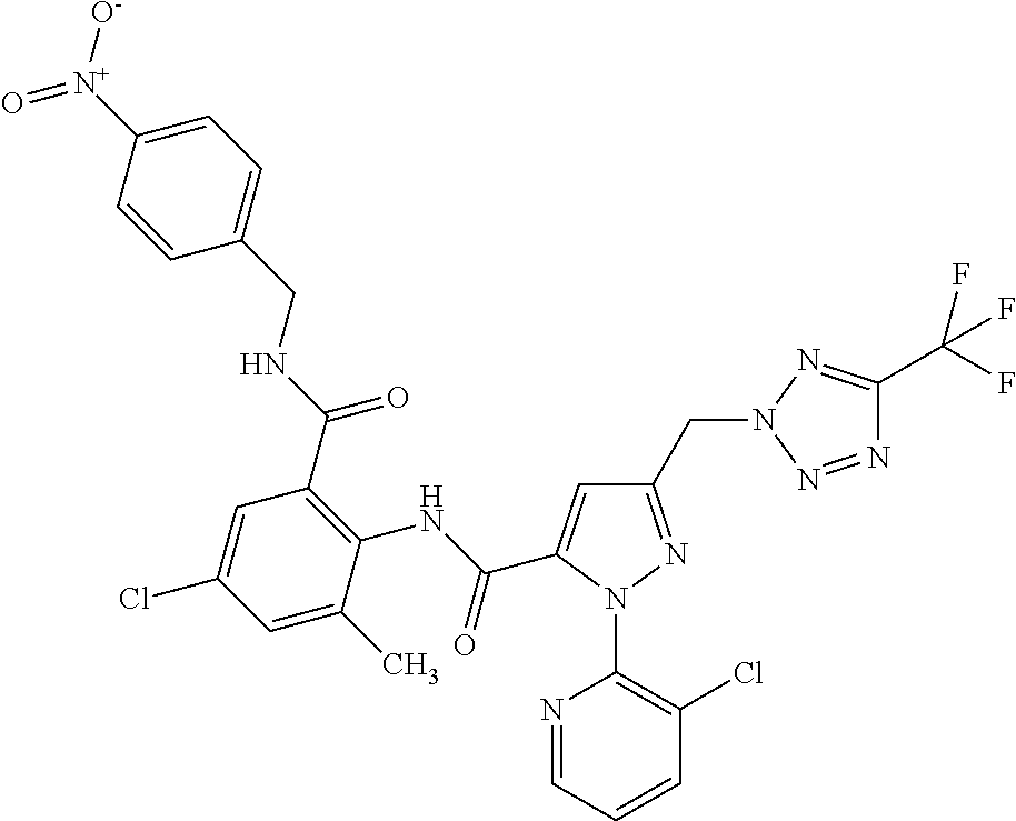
O=[N+](C1=CC=C(CNC(C2=C(NC(=O)C3=CC(CN4N=C(C(F)(F)F)N=N4)=NN3C3=C(Cl)C=CC=N3)C(C)=CC(Cl)=C2)=O)C=C1)[O-]
